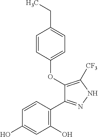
OC1=CC(O)=C(C2=NNC([CF3])=C2OC2=CC=C(CC)C=C2)C=C1
